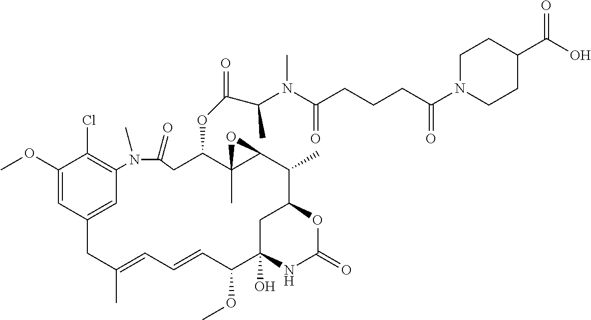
O(C1CC(=O)N(C)C2=C(Cl)C(OC)=CC(=C2)CC(C)=CC=CC(OC)C2(O)CC(C(C)C3C1(C)O3)OC(=O)N2)C(C(N(C(CCCC(N1CCC(C(O)=O)CC1)=O)=O)C)C)=O
